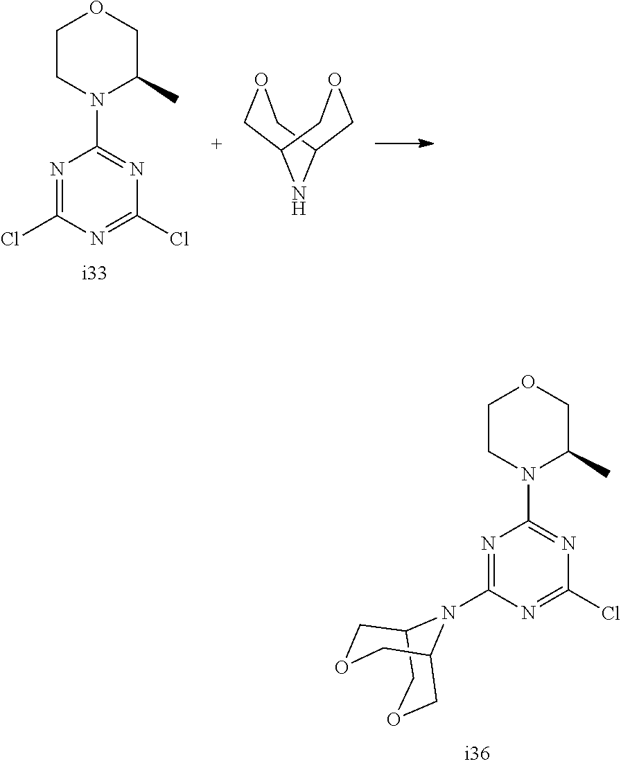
N1=C(Cl)N=C(Cl)N=C1N1CCOCC1C.O1CC2NC(C1)COC2.N1=C(N2C3COCC2COC3)N=C(Cl)N=C1N1CCOCC1C
